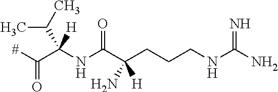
[#]C(C(NC(C(CCCNC(N)=N)(N)[H])=O)(C(C)C)[H])=O
